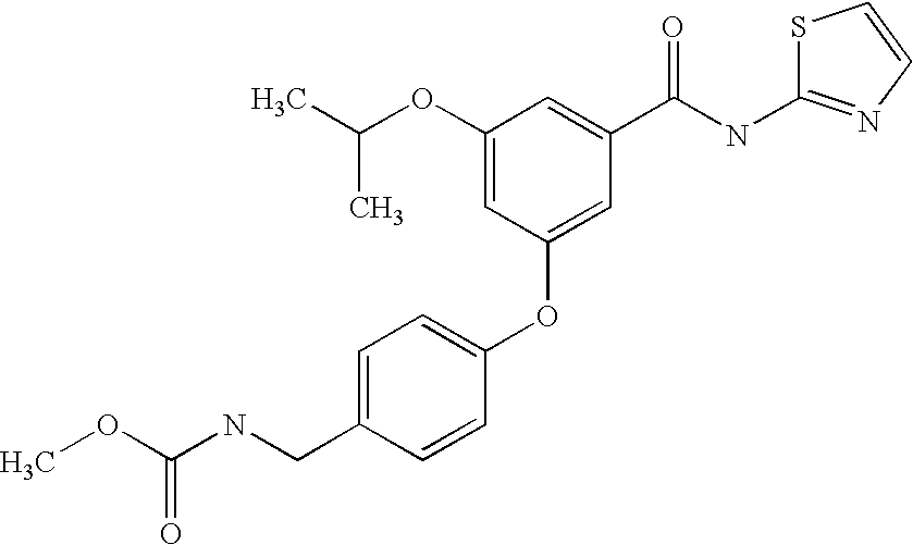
S1C(NC(C2=CC(OC(C)C)=CC(OC3=CC=C(CNC(OC)=O)C=C3)=C2)=O)=NC=C1
